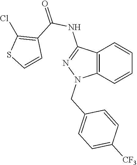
C12=C(C=CC=C1)N(CC1=CC=C([CF3])C=C1)N=C2NC(=O)C1=C(Cl)SC=C1
